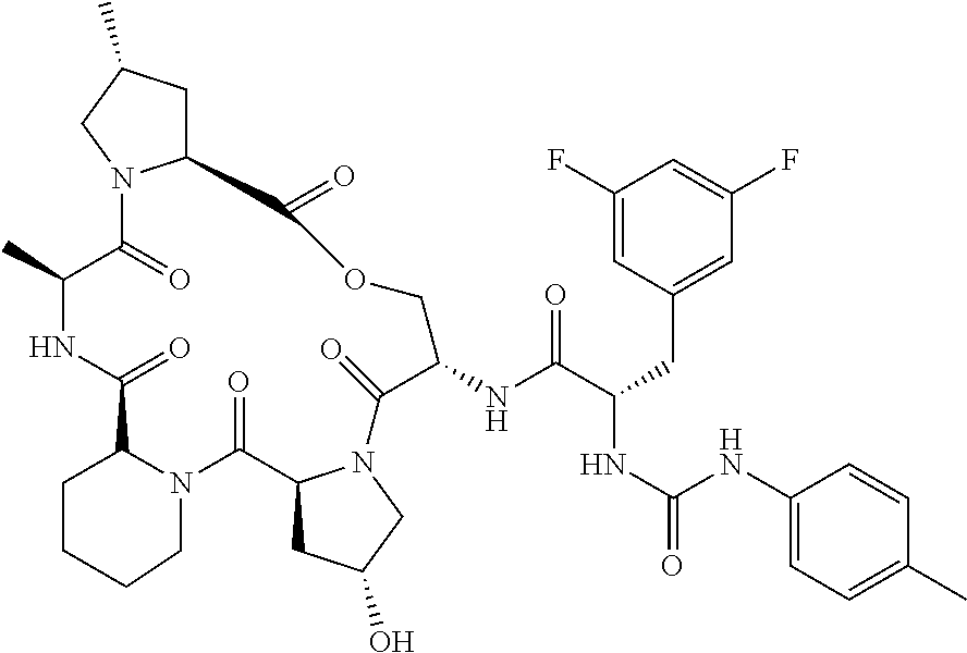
C12CC(C)CN1C(=O)C(C)NC(=O)C1N(CCCC1)C(=O)C1CC(O)CN1C(=O)C(NC(C(CC1=CC(F)=CC(F)=C1)NC(=O)NC1=CC=C(C)C=C1)=O)COC2=O
